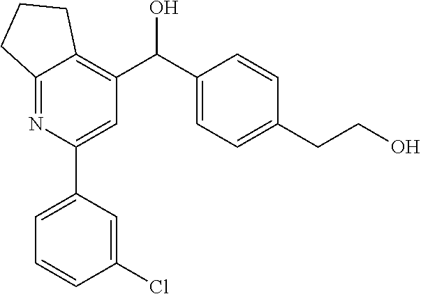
C1=C(C2=CC=CC(Cl)=C2)N=C2C(=C1C(C1=CC=C(CCO)C=C1)O)CCC2
